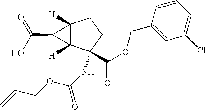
C12([H])C([H])(C(NC(=O)OCC=C)(C(OCC3=CC(Cl)=CC=C3)=O)CC1)C2C(O)=O
